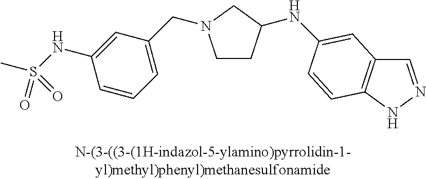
C1CC(NC2=CC3=C(NN=C3)C=C2)CN1CC1=CC=CC(NS(C)(=O)=O)=C1
